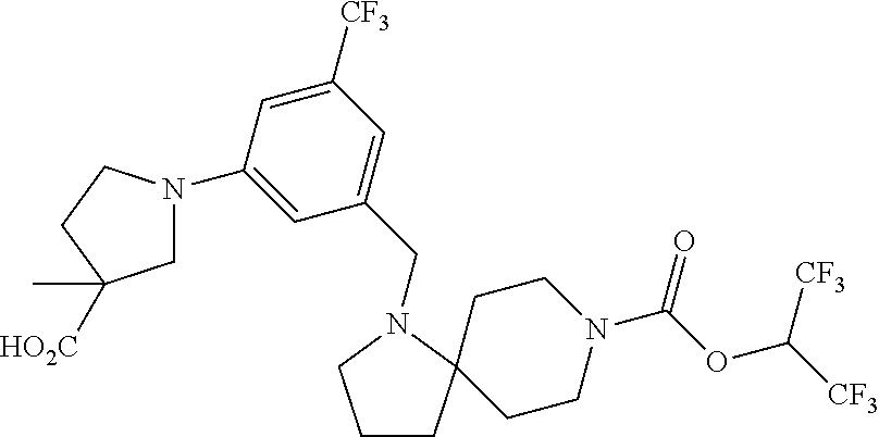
C1CC2(CCN(C(OC([CF3])[CF3])=O)CC2)N(CC2=CC([CF3])=CC(N3CC([HO2C])(C)CC3)=C2)C1
